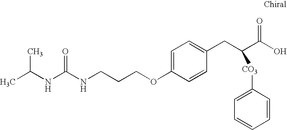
CC(C)NC(NCCCOC1=CC=C(CC(C(O)=O)[CO3]C2=CC=CC=C2)C=C1)=O
